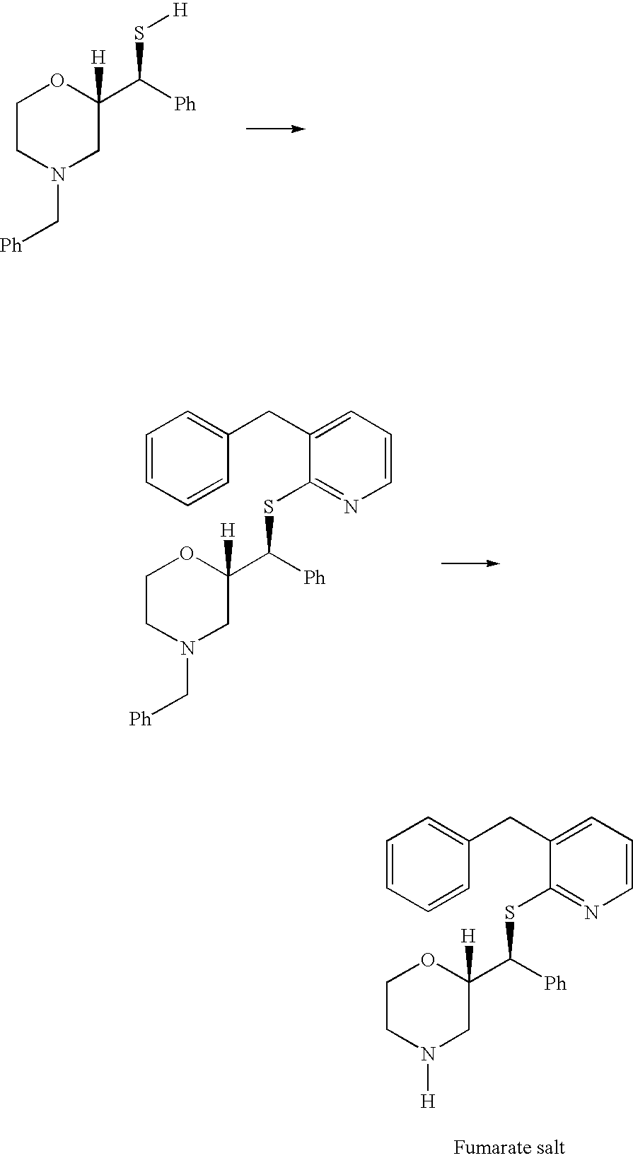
C1CN(C[Ph])CC([H])(C([Ph])S[H])O1.C1CN(C[Ph])CC([H])(C([Ph])SC2=NC=CC=C2CC2=CC=CC=C2)O1.C1CN([H])CC([H])(C([Ph])SC2=NC=CC=C2CC2=CC=CC=C2)O1
